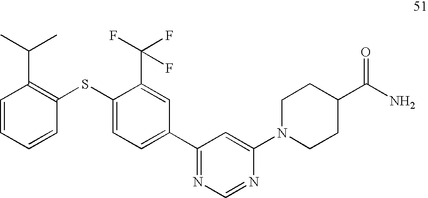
C1=CC=CC(SC2=CC=C(C3=NC=NC(N4CCC(C(N)=O)CC4)=C3)C=C2C(F)(F)F)=C1C(C)C
